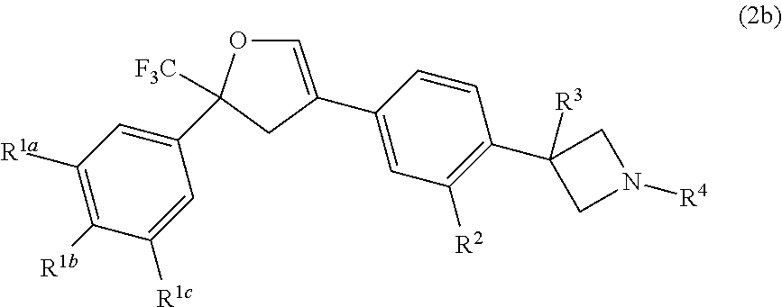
C1=C(C2=CC([R2])=C(C3([R3])CN([R4])C3)C=C2)CC(C2=CC([R1a])=C([R1b])C([R1c])=C2)([F3C])O1
